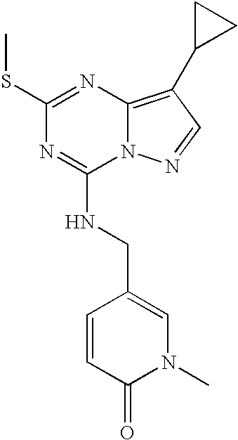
C1(SC)=NC2=C(C3CC3)C=NN2C(NCC2=CN(C)C(=O)C=C2)=N1
